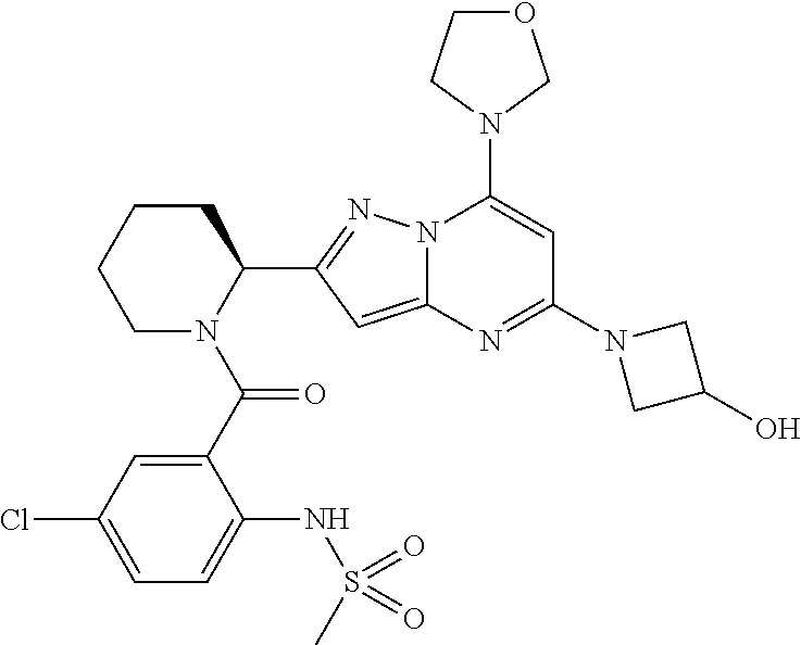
C1CCN(C(C2=CC(Cl)=CC=C2NS(C)(=O)=O)=O)C(C2=NN3C(=C2)N=C(N2CC(O)C2)C=C3N2COCC2)C1
